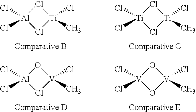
Cl1[Al](Cl)(Cl)Cl[Ti]1(Cl)C.Cl1[Ti](Cl)(Cl)Cl[Ti]1(Cl)C.O1[Al](Cl)(Cl)Cl[V]1(Cl)C.O1[V](Cl)(Cl)O[V]1(Cl)C
